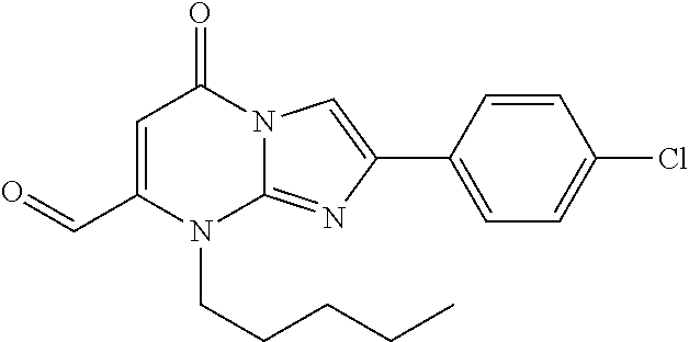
C1(C=O)=CC(=O)N2C(=NC(C3=CC=C(Cl)C=C3)=C2)N1CCCCC
